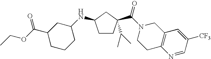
C1CC(C(N2CCC3=C(C2)C=C([CF3])C=N3)=O)(C(C)C)CC1NC1CC(C(OCC)=O)CCC1
